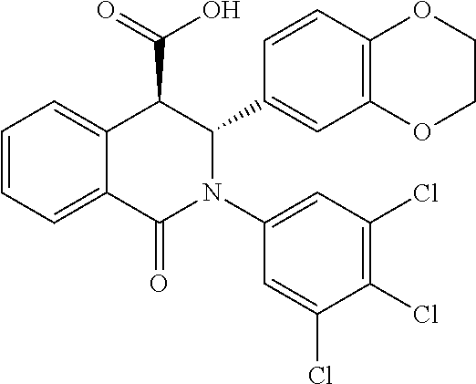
C1=CC=C2C(=C1)C(=O)N(C1=CC(Cl)=C(Cl)C(Cl)=C1)C(C1=CC3=C(C=C1)OCCO3)C2C(=O)O
